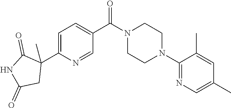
C1=C(C2(C)C(=O)NC(=O)C2)N=CC(C(N2CCN(C3=NC=C(C)C=C3C)CC2)=O)=C1
